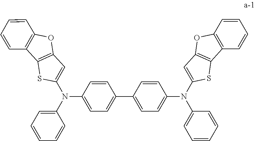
C1=C(N(C2=CC=CC=C2)C2=CC3=C(S2)C2=C(O3)C=CC=C2)C=CC(C2=CC=C(N(C3=CC4=C(S3)C3=C(O4)C=CC=C3)C3=CC=CC=C3)C=C2)=C1
